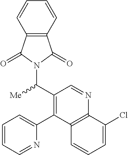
C12=C(C=CC=C1)C(=O)N(C(C1=C(C3=CC=CC=N3)C3=C(N=C1)C(Cl)=CC=C3)[Me])C2=O
